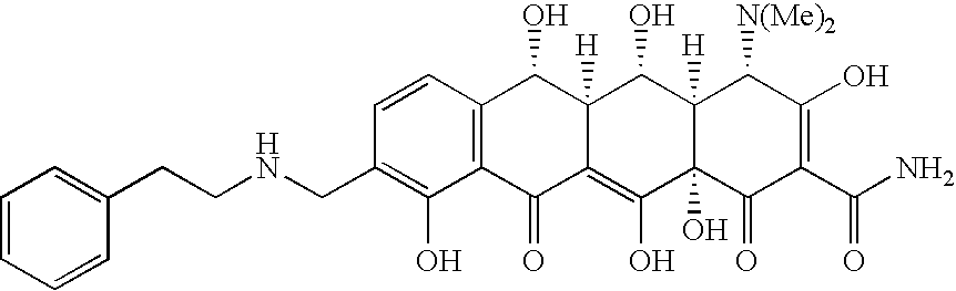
C12=C(C=CC(CNCCC3=CC=CC=C3)=C1O)C(O)C1([H])C(=C(O)C3(O)C([H])(C1O)C([N(Me)2])C(O)=C(C(N)=O)C3=O)C2=O
